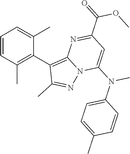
C1(C(=O)OC)=NC2=C(C3=C(C)C=CC=C3C)C(C)=NN2C(N(C2=CC=C(C)C=C2)C)=C1
